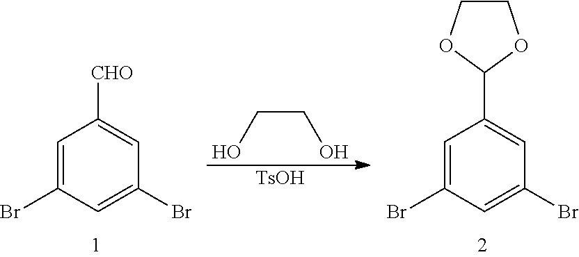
C1=C(Br)C=C(Br)C=C1[CHO].OCCO.[TsOH].C1=C(Br)C=C(Br)C=C1C1OCCO1
